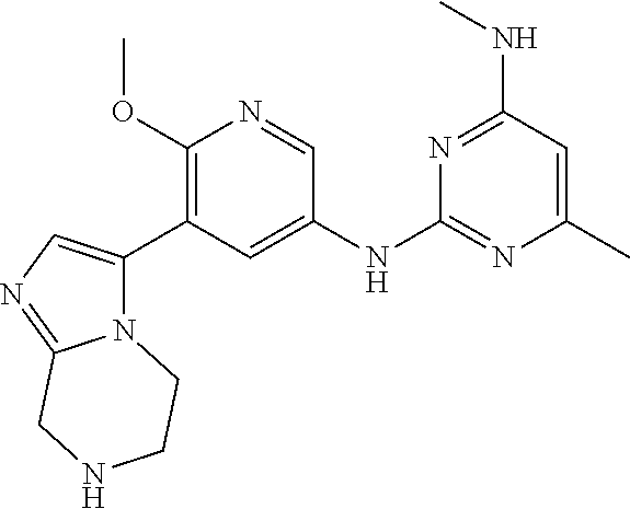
C1=NC(OC)=C(C2=CN=C3N2CCNC3)C=C1NC1=NC(C)=CC(NC)=N1
